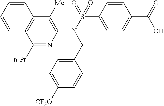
C1([n-Pr])=NC(N(S(=O)(C2=CC=C(C(=O)O)C=C2)=O)CC2=CC=C([CF3O])C=C2)=C([Me])C2=C1C=CC=C2
